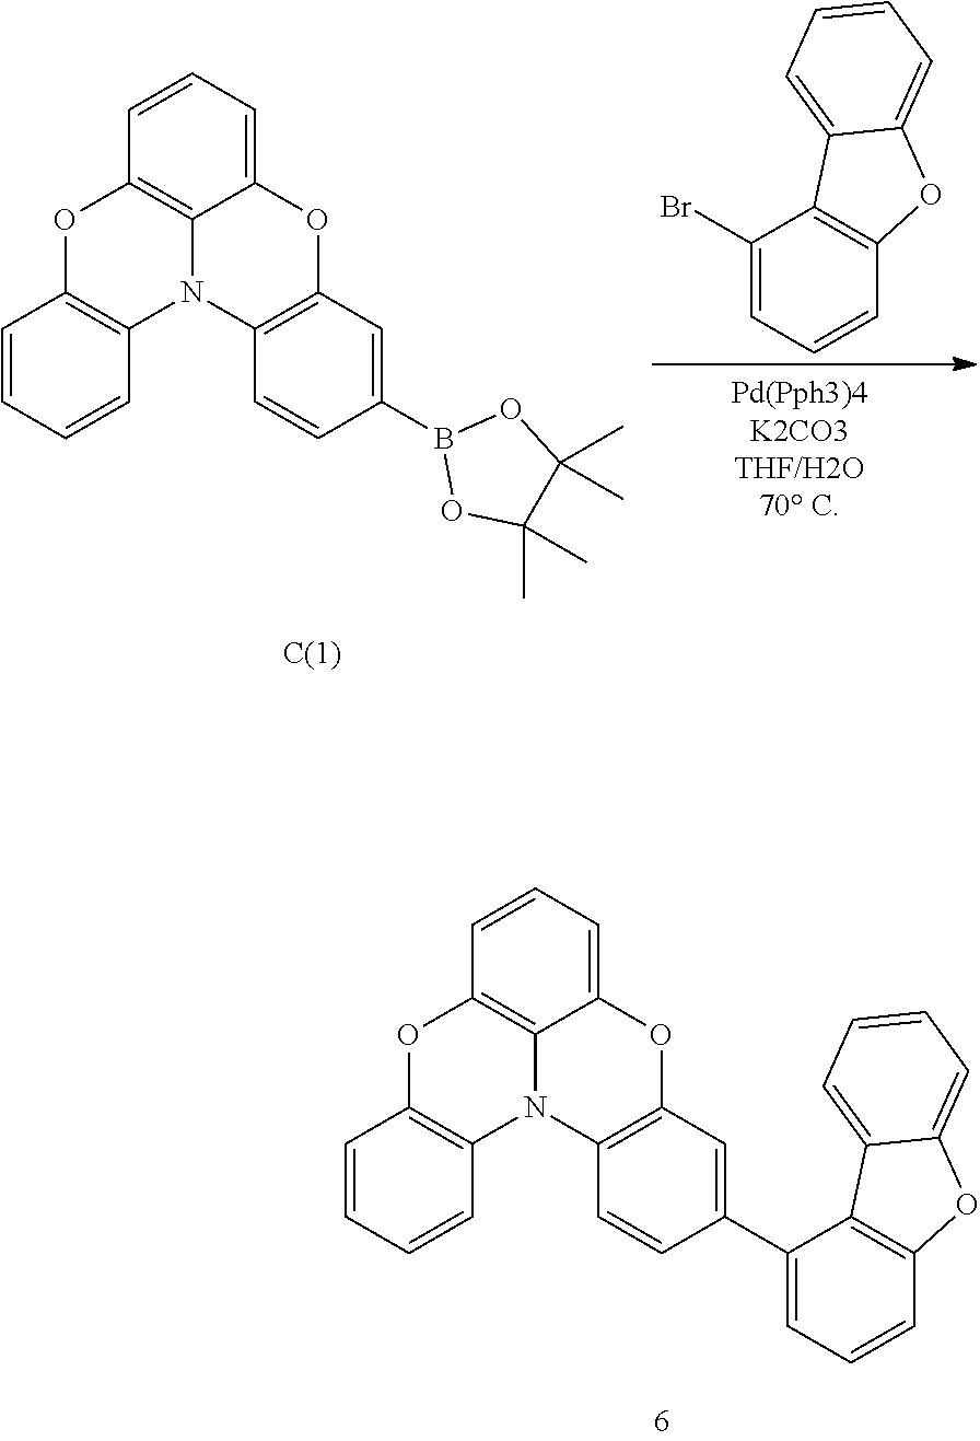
N12C3=C(C=C(C4=CC=CC5=C4C4=CC=CC=C4O5)C=C3)OC3=CC=CC(=C13)OC1=C2C=CC=C1.C1(Br)=CC=CC2=C1C1=CC=CC=C1O2.N12C3=C(C=C(B4OC(C)(C)C(C)(C)O4)C=C3)OC3=CC=CC(=C13)OC1=C2C=CC=C1
